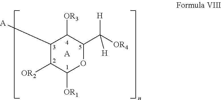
[A].[A]C1C([OR2])C([OR1])OC(C([H])([OR4])[H])C1[OR3]
